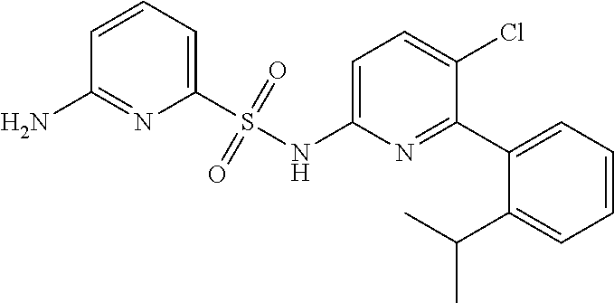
C1=C(NS(C2=CC=CC(N)=N2)(=O)=O)N=C(C2=CC=CC=C2C(C)C)C(Cl)=C1
